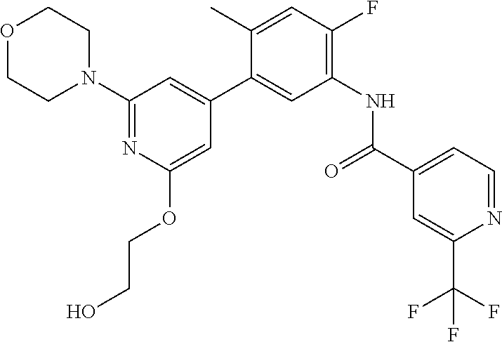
O1CCN(C2=NC(OCCO)=CC(C3=CC(NC(C4=CC=NC(C(F)(F)F)=C4)=O)=C(F)C=C3C)=C2)CC1
